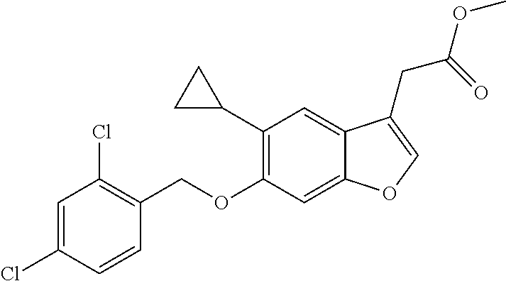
C1=C(Cl)C=CC(COC2=C(C3CC3)C=C3C(=C2)OC=C3CC(=O)OC)=C1Cl
